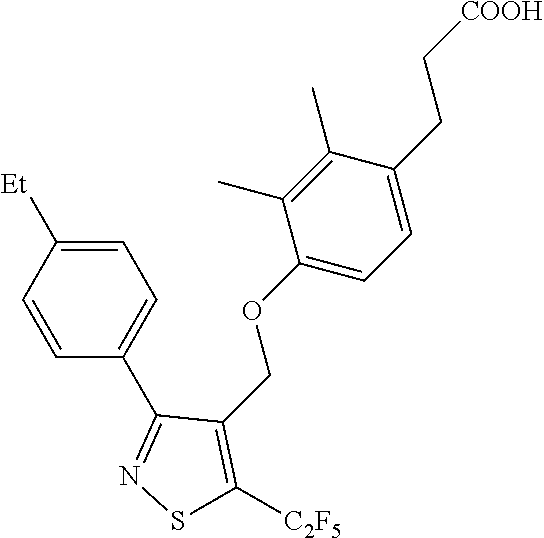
C1=C([Et])C=CC(C2=NSC([C2F5])=C2COC2=CC=C(CC[COOH])C(C)=C2C)=C1
